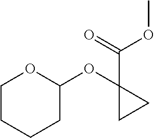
C1CCCC(OC2(C(OC)=O)CC2)O1
